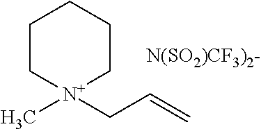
C1C[N+](C)(CC=C)CCC1.[N(SO2)CF3)2-]
